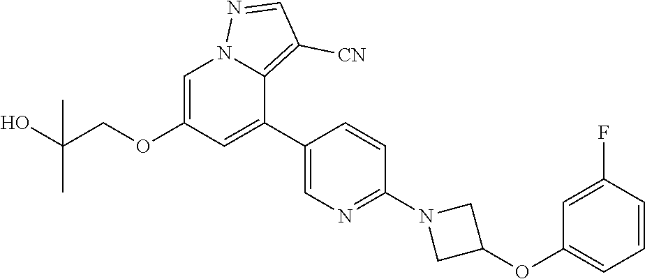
C1=C(OCC(O)(C)C)C=C(C2=CN=C(N3CC(OC4=CC=CC(F)=C4)C3)C=C2)C2=C([CN])C=NN12
